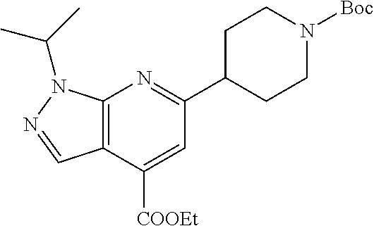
C12=C(C([COOEt])=CC(C3CCN([Boc])CC3)=N1)C=NN2C(C)C
